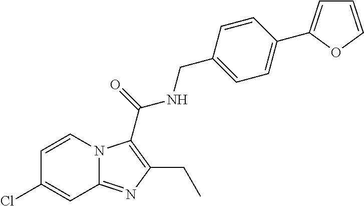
C1=CN2C(=NC(CC)=C2C(=O)NCC2=CC=C(C3=CC=CO3)C=C2)C=C1Cl
